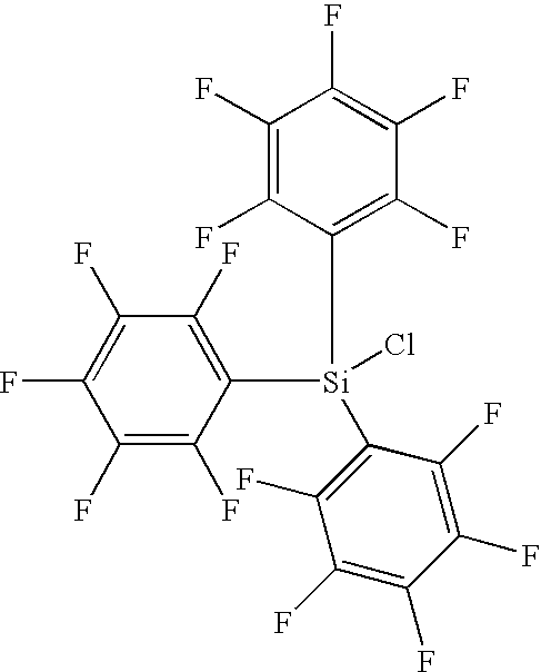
C1(F)=C([Si](Cl)(C2=C(F)C(F)=C(F)C(F)=C2F)C2=C(F)C(F)=C(F)C(F)=C2F)C(F)=C(F)C(F)=C1F
